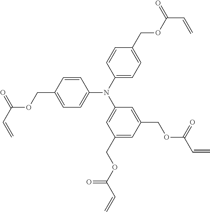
C1=CC(COC(=O)C=C)=CC=C1N(C1=CC=C(COC(C=C)=O)C=C1)C1=CC(COC(C=C)=O)=CC(COC(C=C)=O)=C1
